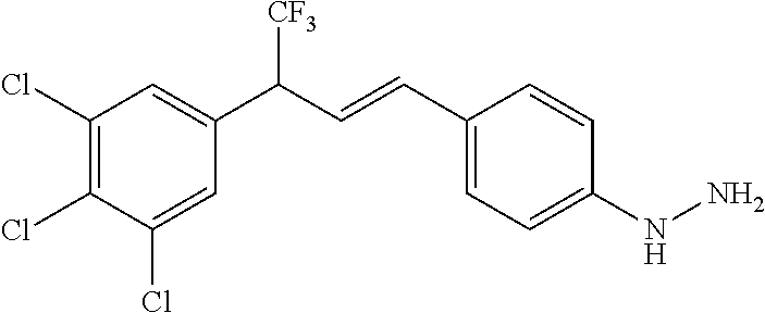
C1(Cl)=C(Cl)C(Cl)=CC(C(C=CC2=CC=C(NN)C=C2)[CF3])=C1
